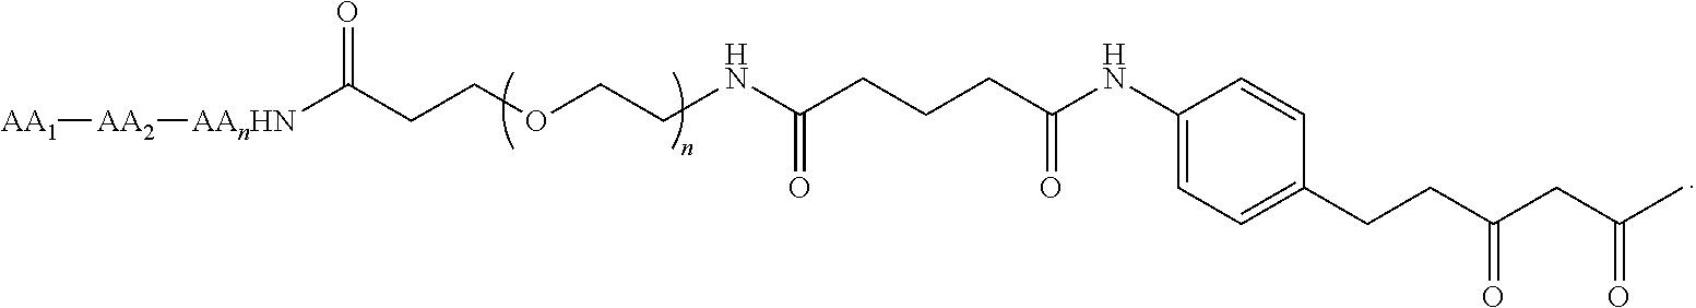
[AA1][AA2][AAnHN]C(CCOCCNC(CCCC(NC1=CC=C(CCC(CC(C)=O)=O)C=C1)=O)=O)=O
